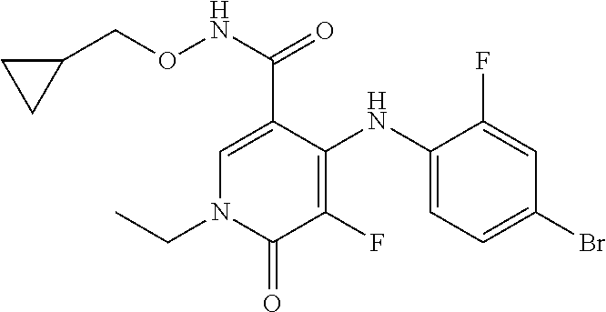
N(C(=O)C1=CN(CC)C(=O)C(F)=C1NC1=CC=C(Br)C=C1F)OCC1CC1
